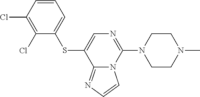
C1=CC(Cl)=C(Cl)C(SC2=CN=C(N3CCN(C)CC3)N3C2=NC=C3)=C1
